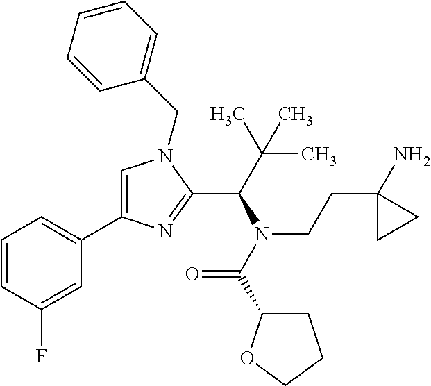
C1=C(C2=CC=CC(F)=C2)N=C(C(N(CCC2(N)CC2)C(=O)C2CCCO2)C(C)(C)C)N1CC1=CC=CC=C1
